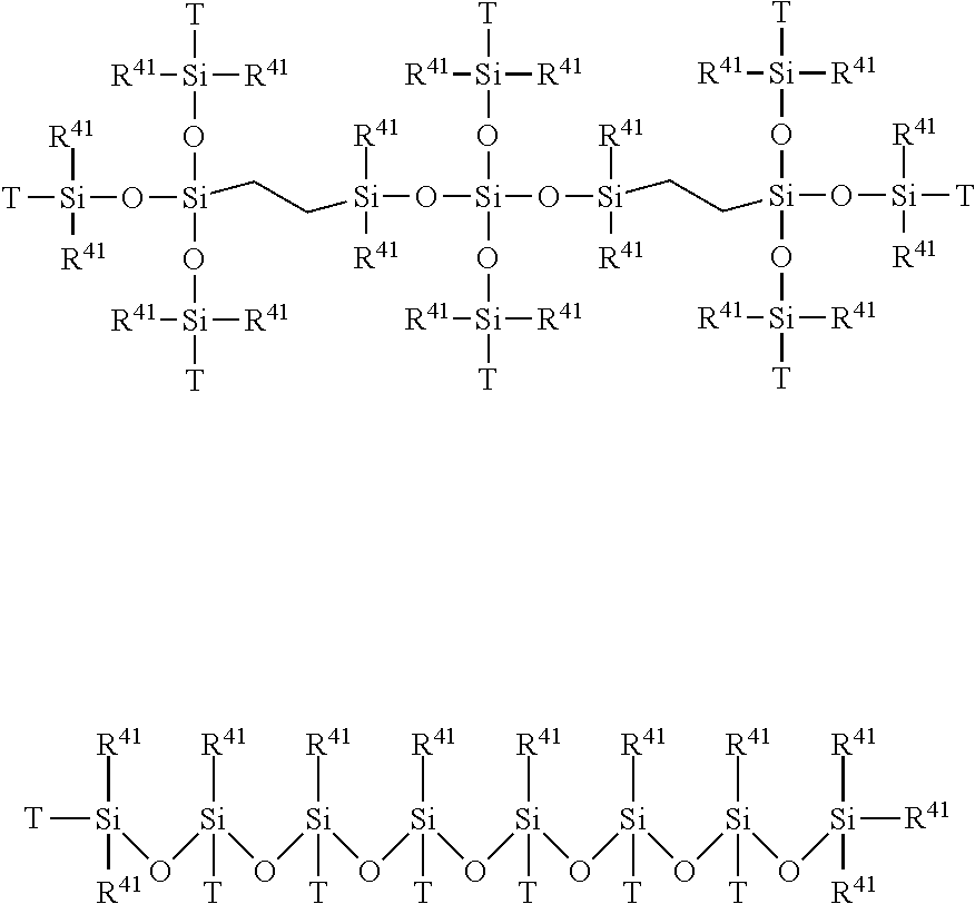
C([Si](O[Si]([R41])([R41])[T])(O[Si]([T])([R41])[R41])O[Si]([T])([R41])[R41])C[Si](O[Si](O[Si]([T])([R41])[R41])(O[Si]([T])([R41])[R41])O[Si]([R41])([R41])CC[Si](O[Si]([T])([R41])[R41])(O[Si]([T])([R41])[R41])O[Si]([R41])([R41])[T])([R41])[R41].[T][Si]([R41])([R41])O[Si]([R41])([T])O[Si]([R41])([T])O[Si]([R41])([T])O[Si]([R41])([T])O[Si]([R41])([T])O[Si]([R41])([T])O[Si]([R41])([R41])[R41]
